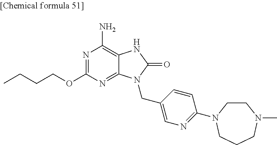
N1=C(OCCCC)N=C2C(=C1N)NC(=O)N2CC1=CN=C(N2CCN(C)CCC2)C=C1
